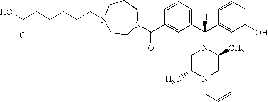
C1=CC=C(C(C2=CC(O)=CC=C2)([H])N2CC(C)N(CC=C)CC2C)C=C1C(=O)N1CCN(CCCCCC(O)=O)CCC1
